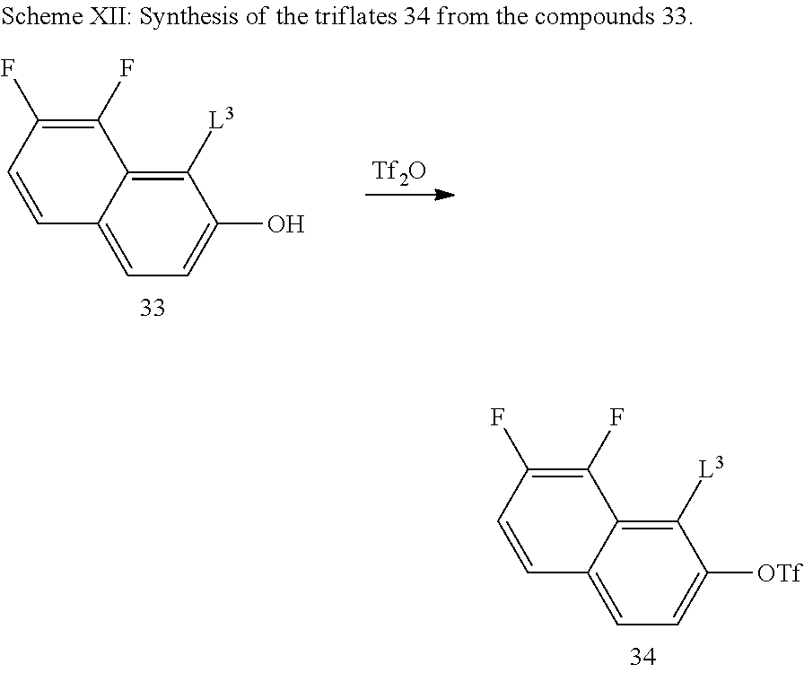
C1([L3])=C2C(=CC=C1[OTf])C=CC(F)=C2F.C1([L3])=C2C(=CC=C1O)C=CC(F)=C2F.[Tf2O]
